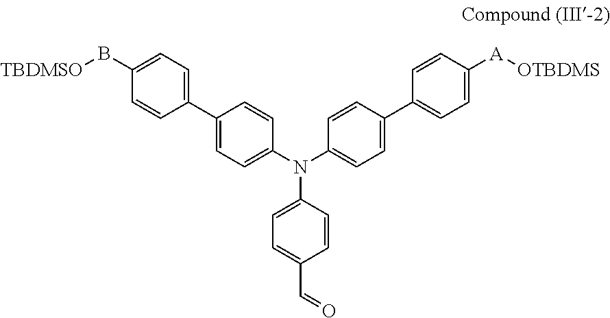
C1(B[TBDMSO])=CC=C(C2=CC=C(N(C3=CC=C(C=O)C=C3)C3=CC=C(C4=CC=C([A][OTBDMS])C=C4)C=C3)C=C2)C=C1
